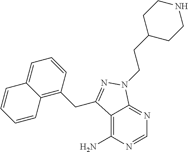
C12=C(N)N=CN=C1N(CCC1CCNCC1)N=C2CC1=C2C(=CC=C1)C=CC=C2
